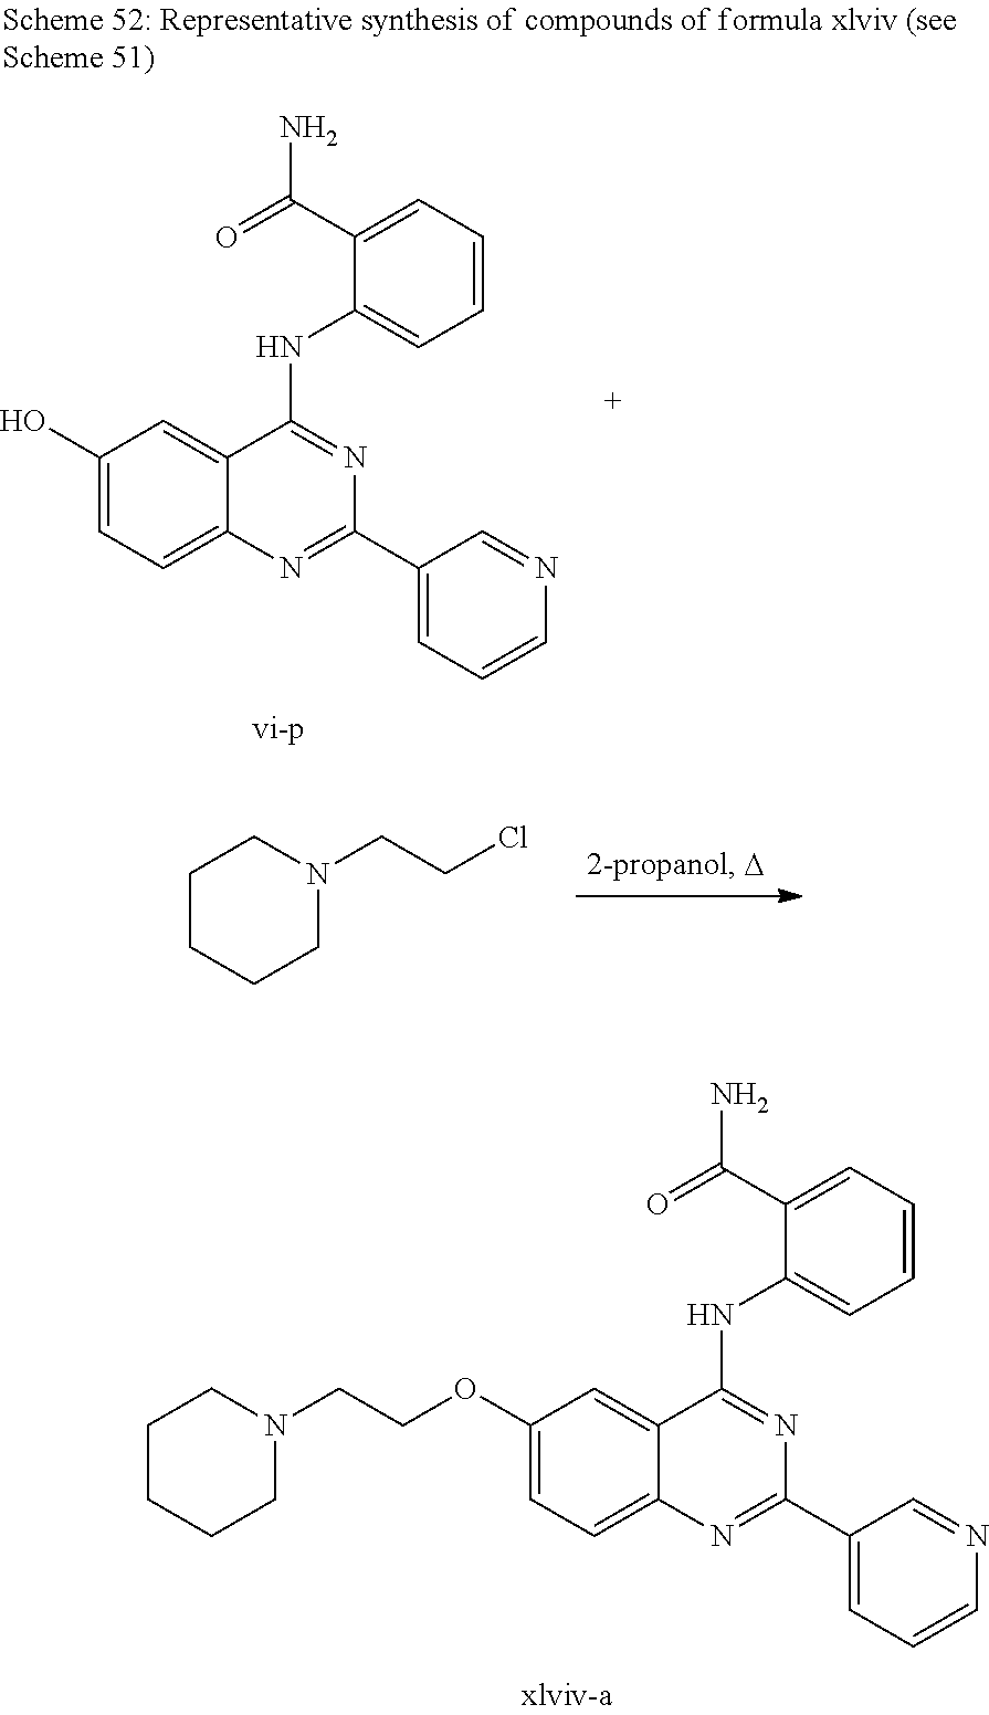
C1=C2C(=CC(O)=C1)C(NC1=CC=CC=C1C(=O)N)=NC(C1=CC=CN=C1)=N2.C1CCCN(CCCl)C1.C1=C2C(=CC(OCCN3CCCCC3)=C1)C(NC1=CC=CC=C1C(=O)N)=NC(C1=CC=CN=C1)=N2
